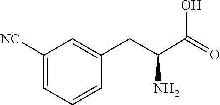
C1=C(CC(C(O)=O)N)C=CC=C1[NC]
